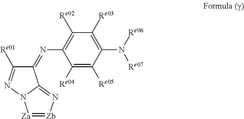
C1(=NC2=C([Re02])C([Re03])=C(N([Re06])[Re07])C([Re05])=C2[Re04])C([Re01])=NN2C1=N[Zb]=[Za]2
